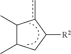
C1(C)C(C)CC([R2])c1c
